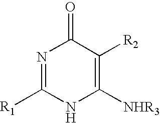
N1=C([R1])NC([NHR3])=C([R2])C1=O
